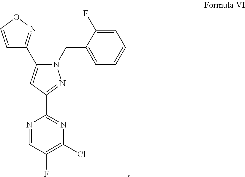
C1=CON=C1C1=CC(C2=NC(Cl)=C(F)C=N2)=NN1CC1=CC=CC=C1F
